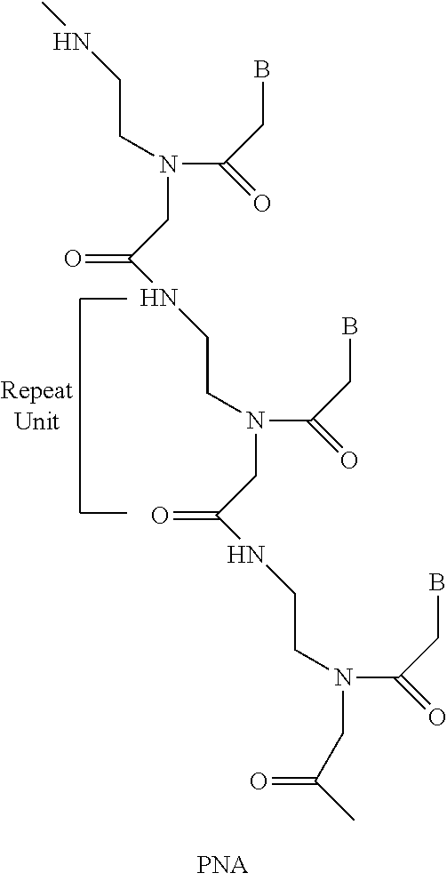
CNCCN(C(CB)=O)CC(NCCN(C(CB)=O)CC(NCCN(CC(C)=O)C(CB)=O)=O)=O
